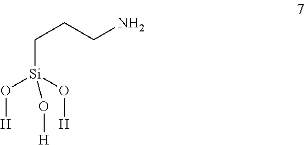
C(CCN)[Si](O[H])(O[H])O[H]
